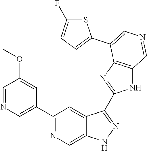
C1(C2=CN=CC(OC)=C2)=NC=C2C(=C1)C(C1=NC3=C(N1)C=NC=C3C1=CC=C(F)S1)=NN2
